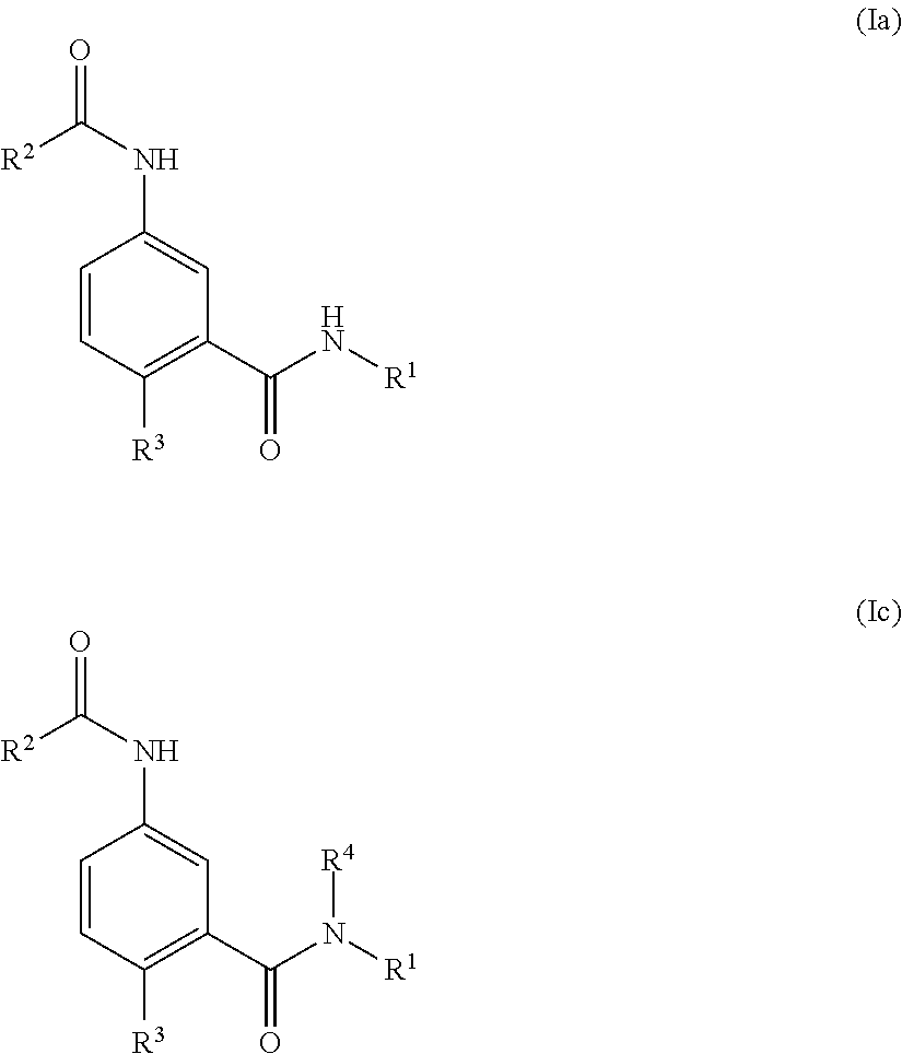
[R2]C(NC1=CC(C(N[R1])=O)=C([R3])C=C1)=O.[R2]C(NC1=CC(C(N([R1])[R4])=O)=C([R3])C=C1)=O
